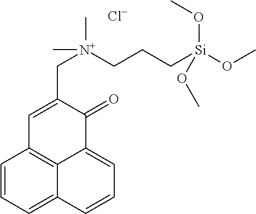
C1=CC=C2C3=C1C=C(C[N+](CCC[Si](OC)(OC)OC)(C)C)C(=O)C3=CC=C2.[Cl-]
